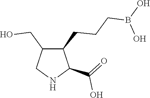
C1(CCCB(O)O)C(CO)CNC1C(=O)O
